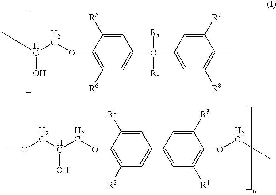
O(CC(COC1=C([R2])C=C(C2=CC([R4])=C(OCC)C([R3])=C2)C=C1[R1])O)C.C(COC1=C([R6])C=C(C(C2=CC([R8])=C(C)C([R7])=C2)([Ra])[Rb])C=C1[R5])(O)C
